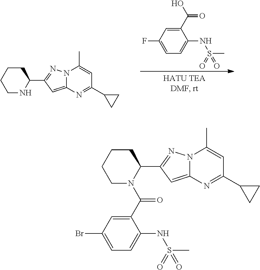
C1(C(O)=O)=CC(F)=CC=C1NS(C)(=O)=O.C1CCCNC1C1=NN2C(=C1)N=C(C1CC1)C=C2C.C1CCCN(C(C2=CC(Br)=CC=C2NS(C)(=O)=O)=O)C1C1=NN2C(=C1)N=C(C1CC1)C=C2C
